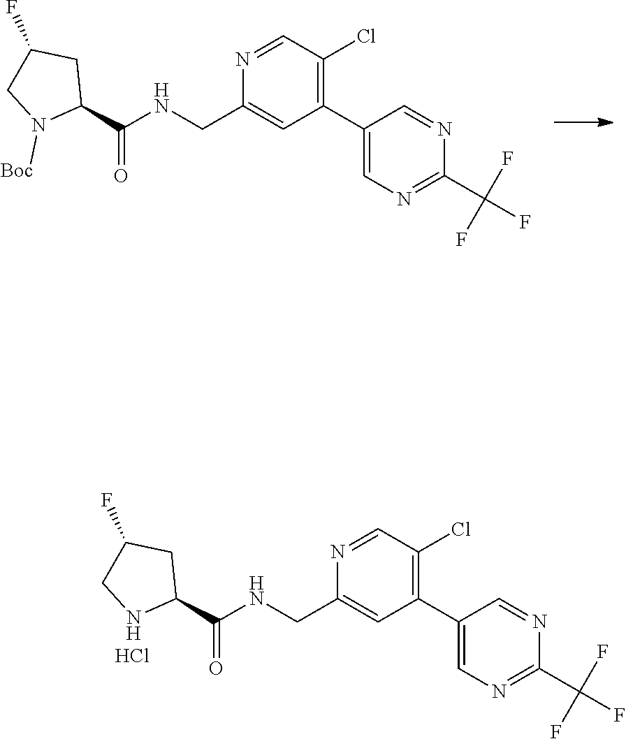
C1(C2=C(Cl)C=NC(CNC(C3CC(F)CN3[Boc])=O)=C2)=CN=C(C(F)(F)F)N=C1.C1(C2=C(Cl)C=NC(CNC(C3CC(F)CN3)=O)=C2)=CN=C(C(F)(F)F)N=C1.Cl
